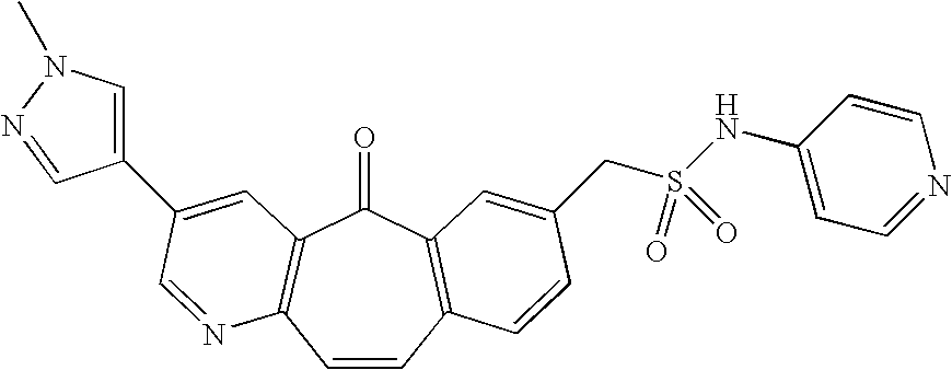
C1=CC2=C(C(=O)C3=C1N=CC(C1=CN(C)N=C1)=C3)C=C(CS(=O)(=O)NC1=CC=NC=C1)C=C2
